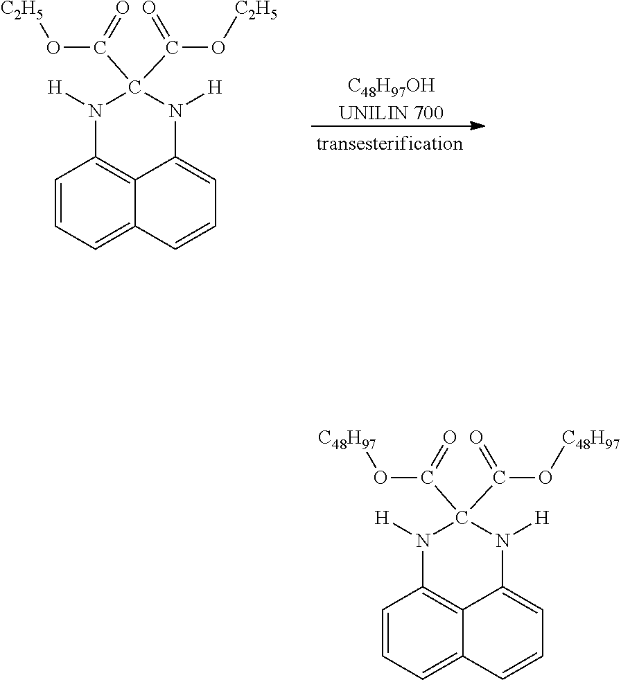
C1=CC=C2C3=C1N([H])C(C(O[C48H97])=O)(C(O[C48H97])=O)N([H])C3=CC=C2.[C48H97OHUNILIN 700].C1=CC=C2C3=C1N([H])C(C(O[C2H5])=O)(C(O[C2H5])=O)N([H])C3=CC=C2
